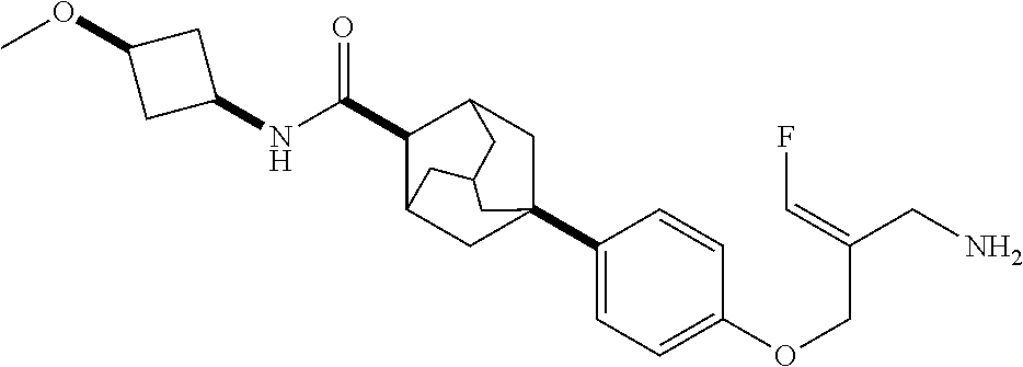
C1(C23CC4C(C(NC5CC(OC)C5)=O)C(C2)CC(C4)C3)=CC=C(OCC(CN)=CF)C=C1
